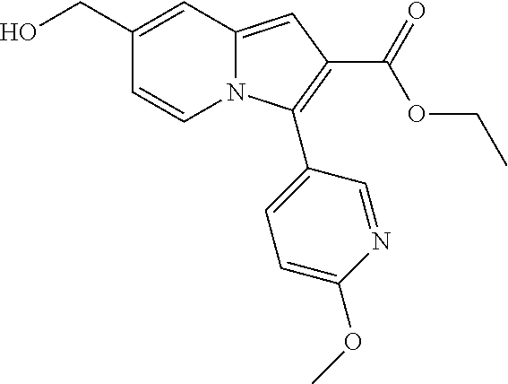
C1(CO)=CC2=CC(C(=O)OCC)=C(C3=CC=C(OC)N=C3)N2C=C1
